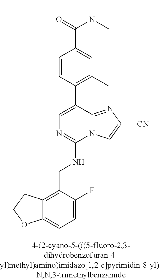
C12=CC=C(F)C(CNC3=NC=C(C4=C(C)C=C(C(N(C)C)=O)C=C4)C4=NC([CN])=CN34)=C1CCO2
